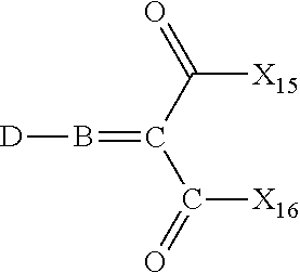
C([X16])(C(C([X15])=O)=B[D])=O
